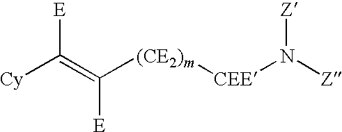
[Cy]C(=C([(CE2)m][CEE]N([Z])[Z])[E])[E]
